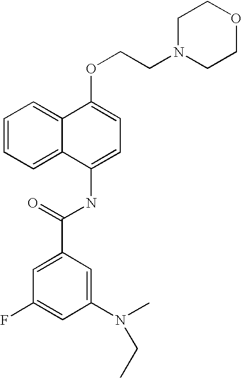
C1=CC=C2C(=C1)C(OCCN1CCOCC1)=CC=C2NC(C1=CC(F)=CC(N(C)CC)=C1)=O
